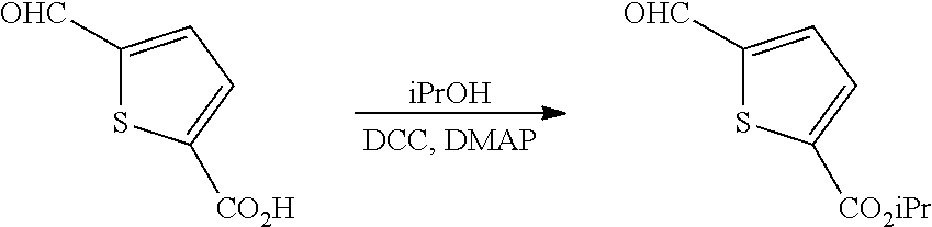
[iPrOH].C1([OHC])=CC=C([CO2H])S1.C1([OHC])=CC=C([CO2iPr])S1
